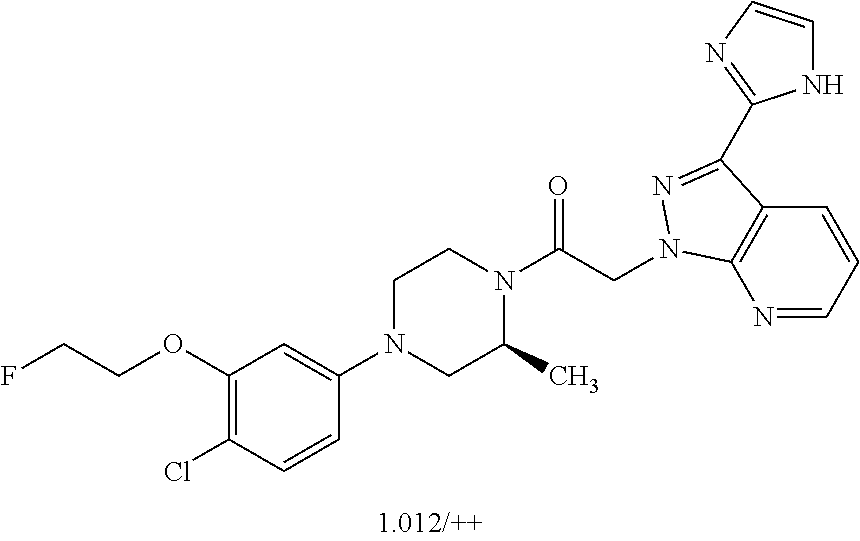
C1(OCCF)=C(Cl)C=CC(N2CC(C)N(C(CN3C4=C(C=CC=N4)C(C4=NC=CN4)=N3)=O)CC2)=C1
